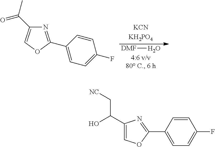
[DMF]O.N1=C(C2=CC=C(F)C=C2)OC=C1C(=O)C.C1(C(C[NC])O)=COC(C2=CC=C(F)C=C2)=N1
